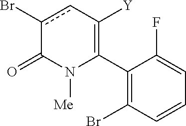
C1(C2=C([Y])cc(Br)C(=O)N2[Me])=C(Br)C=CC=C1F
